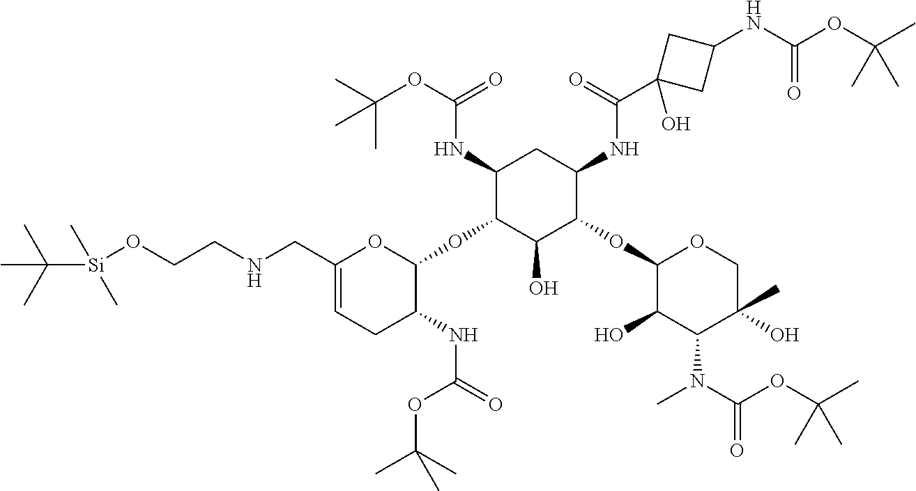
C(NCC1=CCC(NC(OC(C)(C)C)=O)C(OC2C(O)C(OC3C(O)C(N(C(OC(C)(C)C)=O)C)C(O)(C)CO3)C(NC(C3(O)CC(NC(OC(C)(C)C)=O)C3)=O)CC2NC(=O)OC(C)(C)C)O1)CO[Si](C)(C)C(C)(C)C
